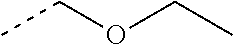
O(CC)CC
